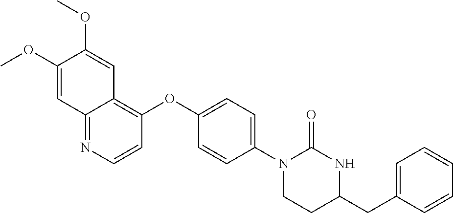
C12=NC=CC(OC3=CC=C(N4CCC(CC5=CC=CC=C5)NC4=O)C=C3)=C1C=C(OC)C(OC)=C2
